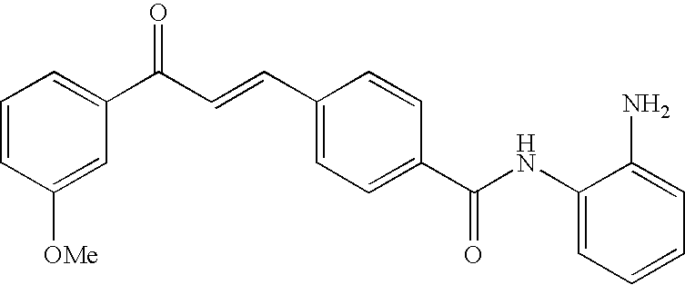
C(C=CC1=CC=C(C(NC2=CC=CC=C2N)=O)C=C1)(C1=CC=CC([OMe])=C1)=O
